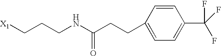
[X1]CCCNC(CCC1=CC=C(C(F)(F)F)C=C1)=O
